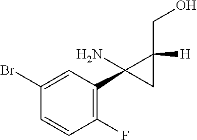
C1(F)=C(C2(N)C([H])(CO)C2)C=C(Br)C=C1
